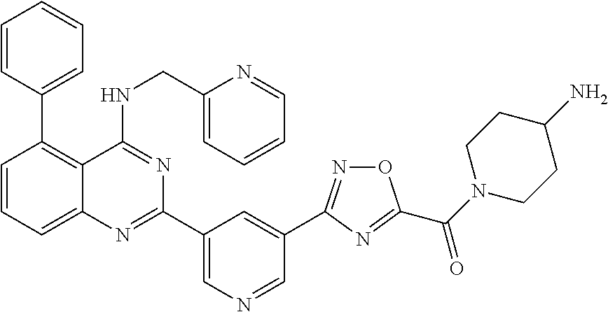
C1=CC(C2=C3C(=CC=C2)N=C(C2=CN=CC(C4=NOC(C(N5CCC(N)CC5)=O)=N4)=C2)N=C3NCC2=CC=CC=N2)=CC=C1
